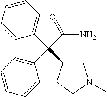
C1C(C(C2=CC=CC=C2)(C(N)=O)C2=CC=CC=C2)CCN1C
